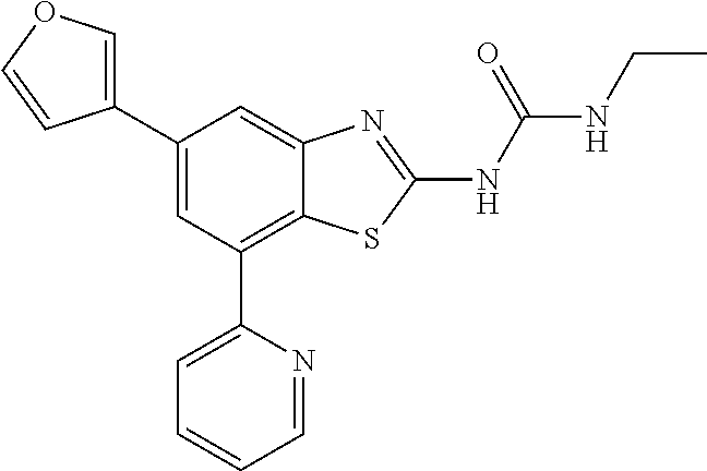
C1(C2=COC=C2)=CC(C2=CC=CC=N2)=C2C(=C1)N=C(NC(NCC)=O)S2
